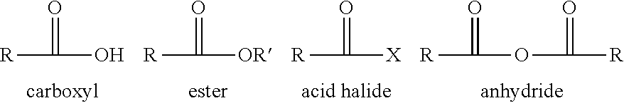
O=C([R])O.O=C([R])[OR].O=C([R])[X].O=C([R])OC([R])=O
